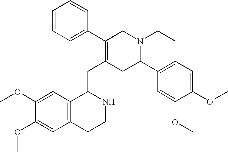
C12=C(C=C(OC)C(OC)=C1)C(CC1=C(C3=CC=CC=C3)CN3C(C1)C1=C(CC3)C=C(OC)C(OC)=C1)NCC2
